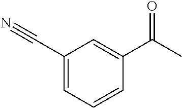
C1(C#N)=CC=CC(C(C)=O)=C1
